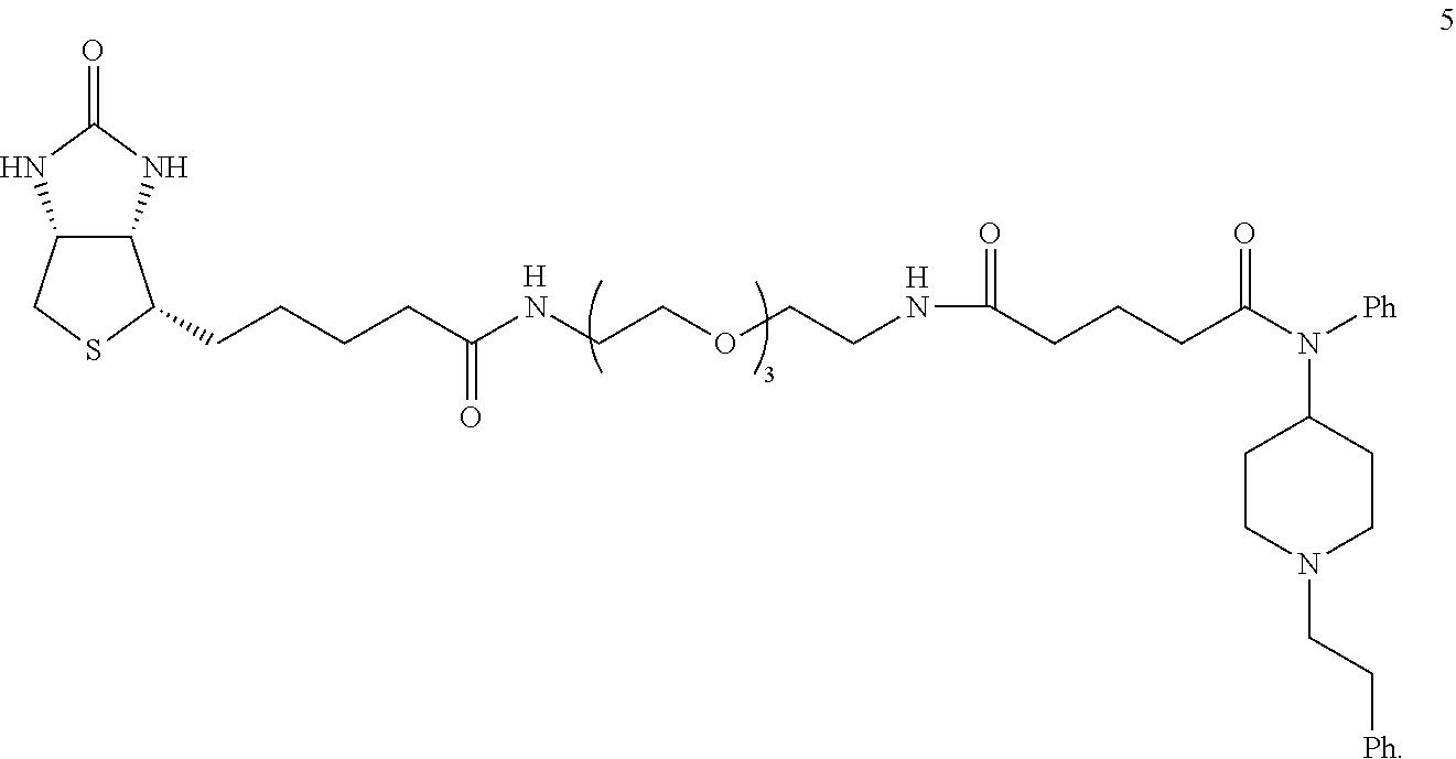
C12C(CSC1CCCCC(NCCOCCNC(=O)CCCC(N(C1CCN(CC[Ph])CC1)[Ph])=O)=O)NC(=O)N2.[H].[H]
